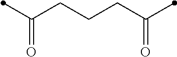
C(CCCC(C)=O)(C)=O
